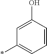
C1=CC(O)=CC(*)=C1
